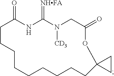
C1CCCCCCCCC2(OC(=O)CN([CD3])C(=[NHFA])NC1=O)CC2
